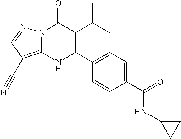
N12C(=C(C#N)C=N1)NC(C1=CC=C(C(NC3CC3)=O)C=C1)=C(C(C)C)C2=O
